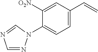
C1=NN(C2=CC=C(C=C)C=C2[O2N])C=N1
